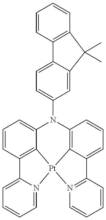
C1=C2C(=CC(N3C4=CC=CC5=C4[Pt]4(C6=C3C=CC=C6C3=N4C=CC=C3)N3=CC=CC=C53)=C1)C(C)(C)C1=C2C=CC=C1
